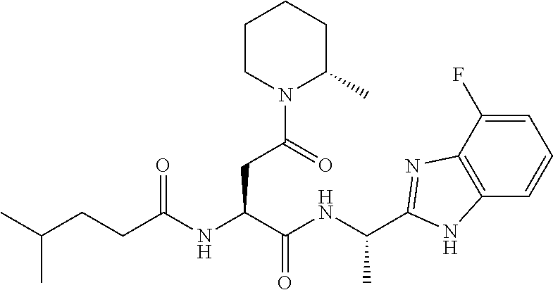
C1=C(F)C2=C(C=C1)NC(C(NC(C(NC(CCC(C)C)=O)CC(N1C(C)CCCC1)=O)=O)C)=N2
